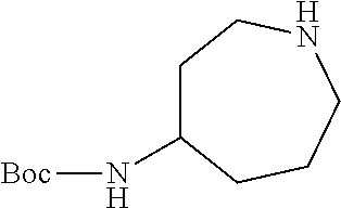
C1C(N[Boc])CCCNC1
